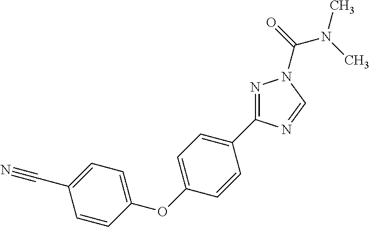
N1=C(C2=CC=C(OC3=CC=C(C#N)C=C3)C=C2)N=CN1C(N(C)C)=O
